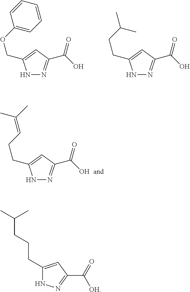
N1N=C(C(=O)O)C=C1COC1=CC=CC=C1.N1N=C(C(=O)O)C=C1CCC(C)C.N1N=C(C(=O)O)C=C1CCC=C(C)C.C(CCCC1=CC(C(=O)[OH])=NN1)(C)C
